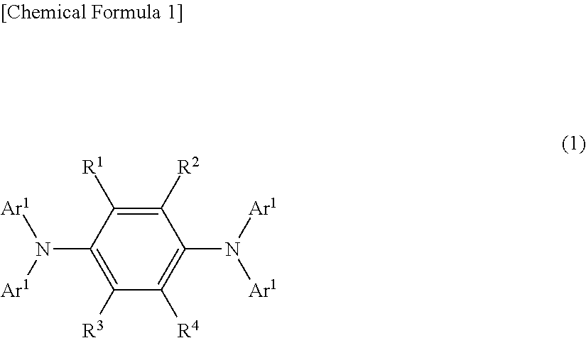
C1([R2])=C([R1])C(N([Ar1])[Ar1])=C([R3])C([R4])=C1N([Ar1])[Ar1]
